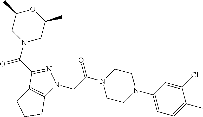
C1(C(N2CC(C)OC(C)C2)=O)=NN(CC(N2CCN(C3=CC=C(C)C(Cl)=C3)CC2)=O)C2=C1CCC2
